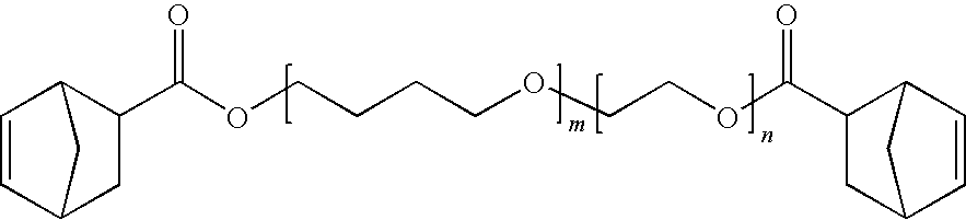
C1=CC2CC(C(OCCCCOCCOC(C3CC4C=CC3C4)=O)=O)C1C2
